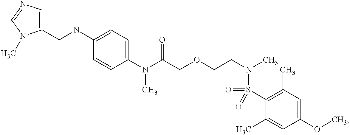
C1(N(C(COCCN(C)S(=O)(=O)C2=C(C)C=C(OC)C=C2C)=O)C)=CC=C(NCC2=CN=CN2C)C=C1
